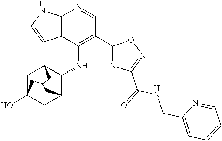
C12=C(C(NC3C4CC5(O)CC3CC(C5)C4)=C(C3=NC(C(NCC4=CC=CC=N4)=O)=NO3)C=N1)C=CN2
